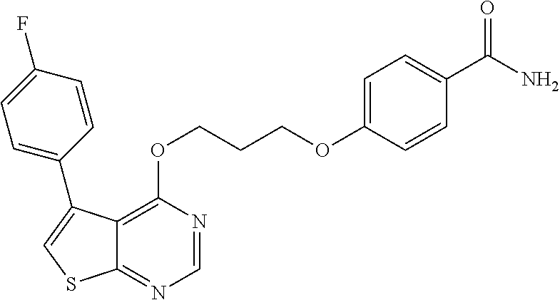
C1=NC(OCCCOC2=CC=C(C(N)=O)C=C2)=C2C(=N1)SC=C2C1=CC=C(F)C=C1
